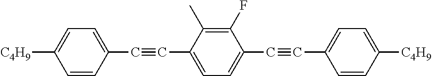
C1=CC(C#CC2=CC=C(C#CC3=CC=C([C4H9])C=C3)C(F)=C2C)=CC=C1[C4H9]
